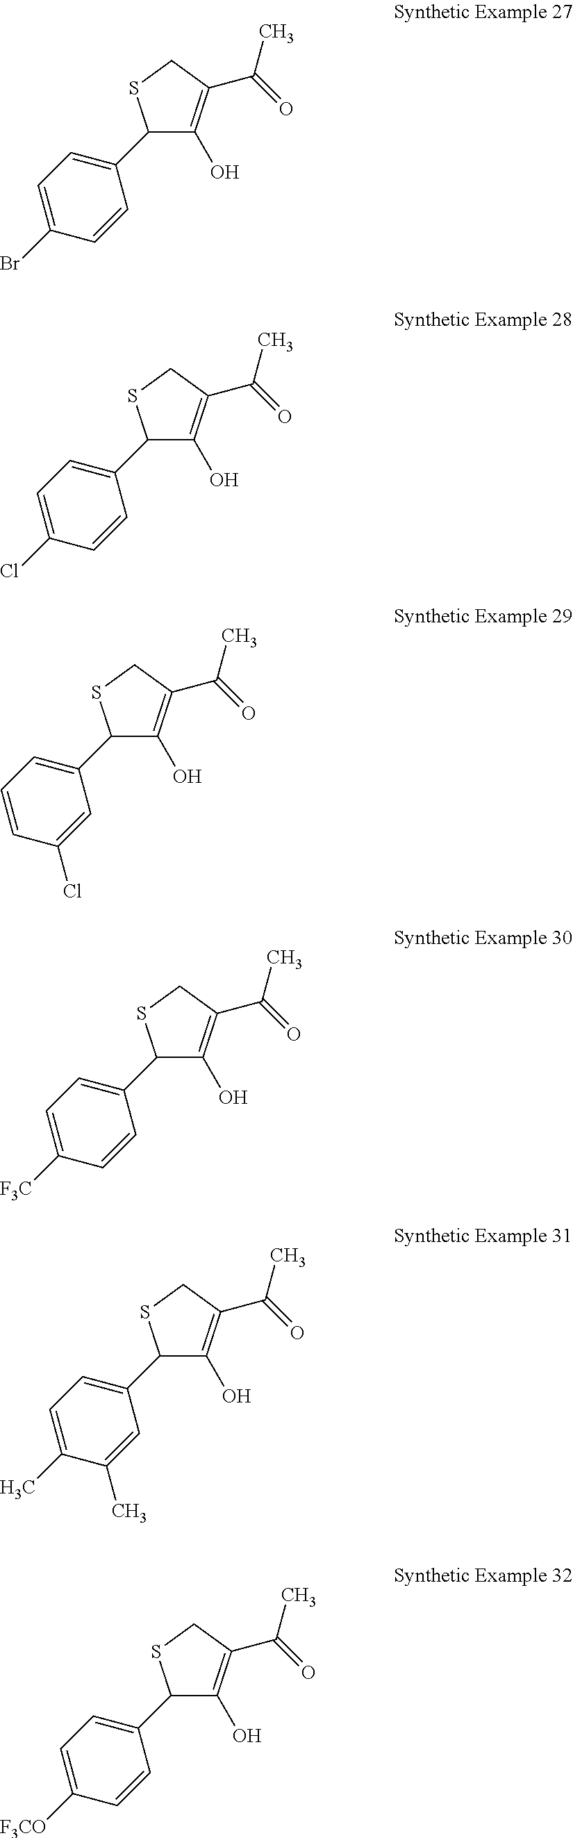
C1(C2=CC=C(Br)C=C2)C(O)=C(C(C)=O)CS1.C1(C2=CC=C(Cl)C=C2)C(O)=C(C(C)=O)CS1.C1(C2=CC=CC(Cl)=C2)C(O)=C(C(C)=O)CS1.C1(C2=CC=C([F3C])C=C2)C(O)=C(C(C)=O)CS1.C1(C2=CC=C(C)C(C)=C2)C(O)=C(C(C)=O)CS1.C1(C2=CC=C([F3CO])C=C2)C(O)=C(C(C)=O)CS1
